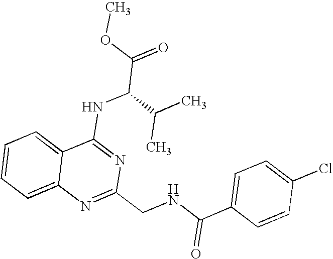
C12=CC=CC=C1N=C(CNC(C1=CC=C(Cl)C=C1)=O)N=C2NC(C(=O)OC)C(C)C
